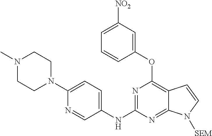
N1(C)CCN(C2=CC=C(NC3=NC(OC4=CC([NO2])=CC=C4)=C4C(=N3)N([SEM])C=C4)C=N2)CC1
